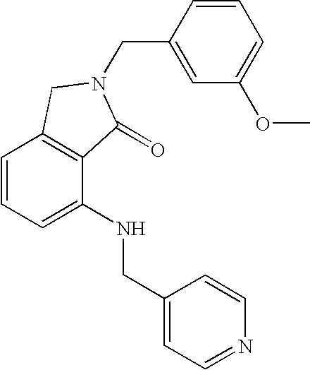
C1=CC=C(NCC2=CC=NC=C2)C2=C1CN(CC1=CC(OC)=CC=C1)C2=O
